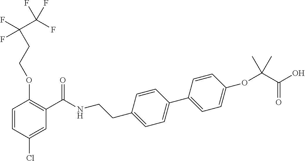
C1=CC(Cl)=CC(C(NCCC2=CC=C(C3=CC=C(OC(C(O)=O)(C)C)C=C3)C=C2)=O)=C1OCCC(F)(C(F)(F)F)F
